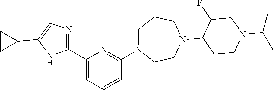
C1(C2=CC=CC(N3CCCN(C4C(F)CN(C(C)C)CC4)CC3)=N2)=NC=C(C2CC2)N1
